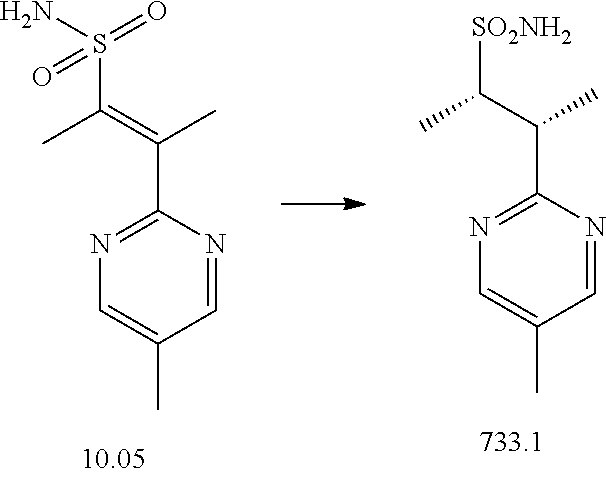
C1=NC(C(C(C)[SO2NH2])C)=NC=C1C.C1=NC(C(=C(C)S(N)(=O)=O)C)=NC=C1C
